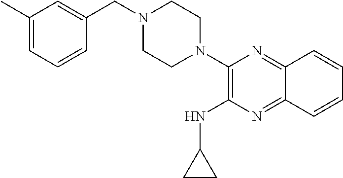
C1(C)=CC=CC(CN2CCN(C3=C(NC4CC4)N=C4C(=N3)C=CC=C4)CC2)=C1
